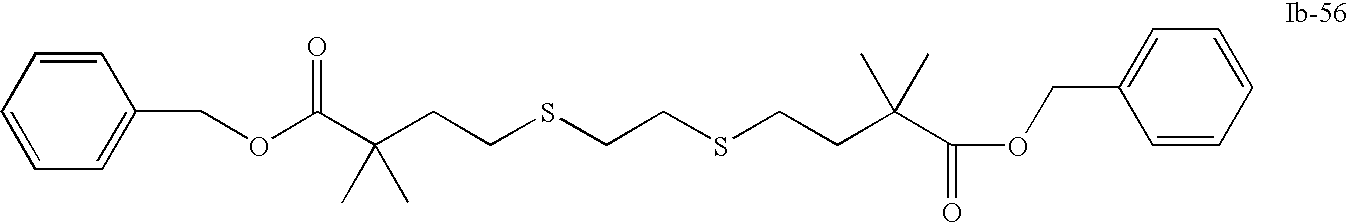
C(C(CCSCCSCCC(C(OCC1=CC=CC=C1)=O)(C)C)(C)C)(OCC1=CC=CC=C1)=O
